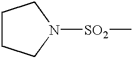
C1CCN([SO2]C)C1
